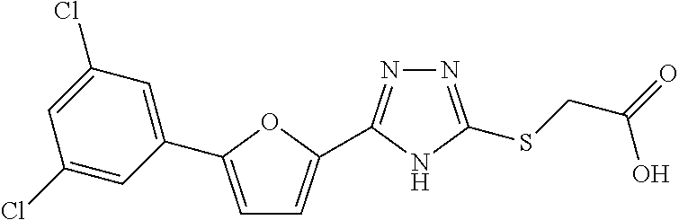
C1=C(C2=CC(Cl)=CC(Cl)=C2)OC(C2=NN=C(SCC(=O)O)N2)=C1
